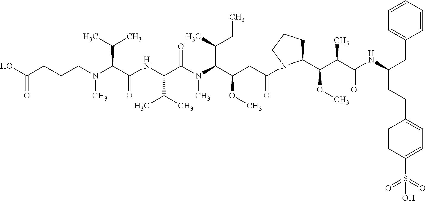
OC(CCCN(C(C(NC(C(N(C(C(CC(=O)N1C(C(C(C(NC(CC2=CC=CC=C2)CCC2=CC=C(S(=O)(=O)O)C=C2)=O)C)OC)CCC1)OC)C(C)CC)C)=O)C(C)C)=O)C(C)C)C)=O
